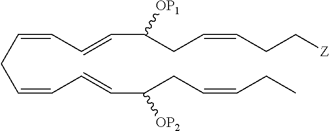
C(=CCC=CC=CC(CC=CCC)[OP2])C=CC(CC=CCC[Z])[OP1]
